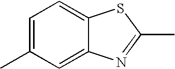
C1=C(C)C=C2C(=C1)SC(C)=N2
